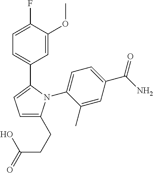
C1=C(F)C(OC)=CC(C2=CC=C(CCC(=O)O)N2C2=CC=C(C(N)=O)C=C2C)=C1
